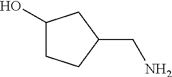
C1(O)CCC(CN)C1
